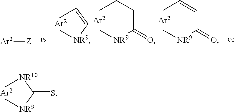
C[NR10]C([NR9]C)=S.CC=C[NR9]C.[Ar2][Z].C(C(=O)[NR9]C)CC.C(C(=O)[NR9]C)=CC
